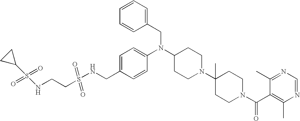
C(C1=CC=C(N(C2CCN(C3(C)CCN(C(C4=C(C)N=CN=C4C)=O)CC3)CC2)CC2=CC=CC=C2)C=C1)NS(CCNS(C1CC1)(=O)=O)(=O)=O
